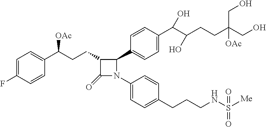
C1(=O)C(CCC(C2=CC=C(F)C=C2)[OAc])C(C2=CC=C(C(C(CCC(CO)(CO)[OAc])O)O)C=C2)N1C1=CC=C(CCCNS([Me])(=O)=O)C=C1
